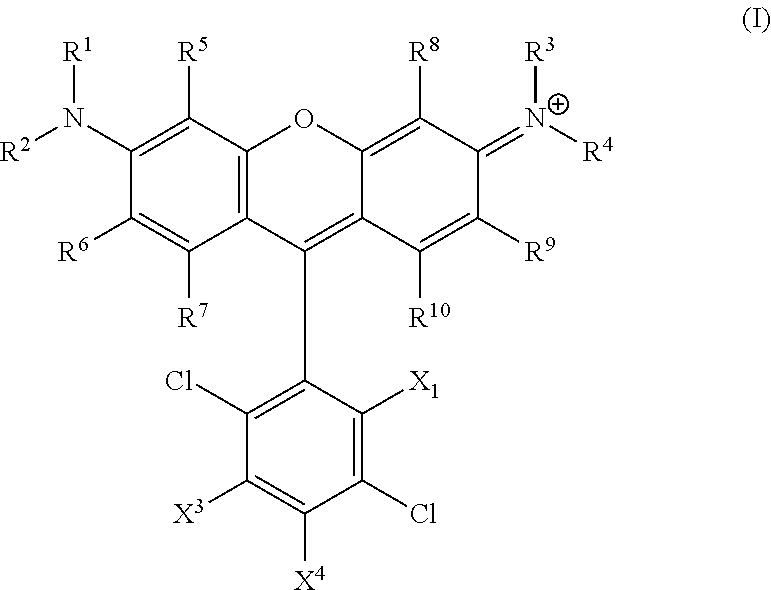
C12=C(C([R5])=C(N([R1])[R2])C([R6])=C1[R7])OC1=C([R8])C(=[N+]([R3])[R4])C([R9])=C([R10])C1=C2C1=C(Cl)C([X3])=C([X4])C(Cl)=C1[X1]
